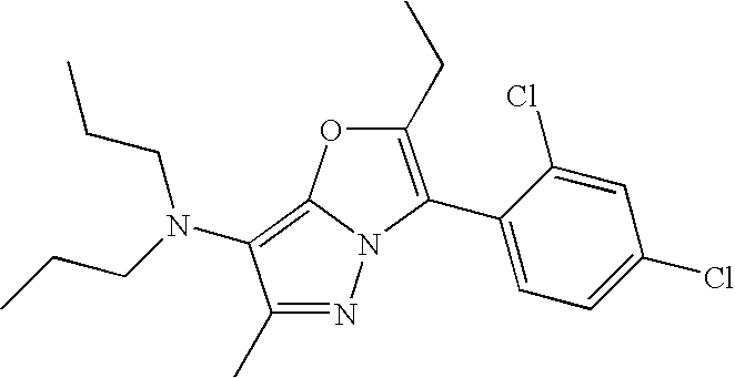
N1=C(C)C(N(CCC)CCC)=C2N1C(C1=CC=C(Cl)C=C1Cl)=C(CC)O2
